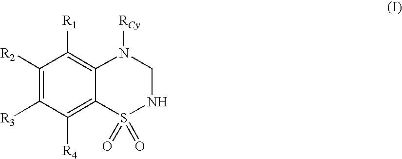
C1([R2])=C([R3])C([R4])=C2C(=C1[R1])N([RCy])CNS2(=O)=O
